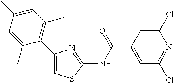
C1(C2=C(C)C=C(C)C=C2C)=CSC(NC(C2=CC(Cl)=NC(Cl)=C2)=O)=N1
